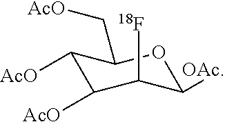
C1([AcO])C([AcO])C([18F])C([OAc])OC1C[AcO]
